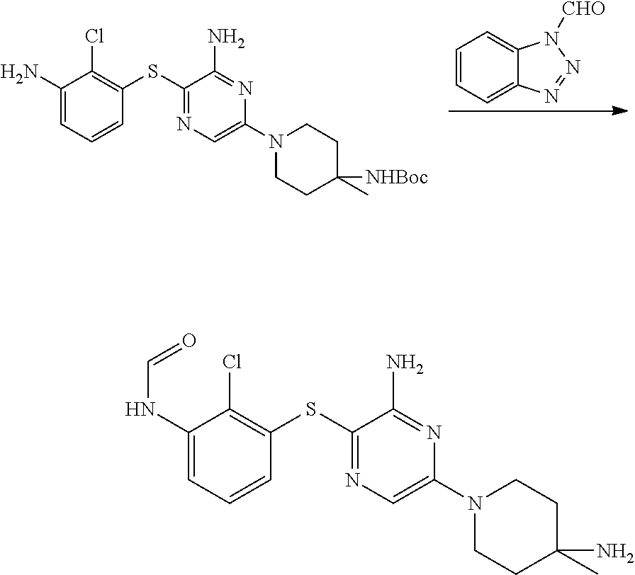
C1=CC=C2C(=C1)N([CHO])N=N2.C1(SC2=C(Cl)C(N)=CC=C2)=NC=C(N2CCC(C)([NHBoc])CC2)N=C1N.C1(SC2=C(Cl)C(NC=O)=CC=C2)=NC=C(N2CCC(C)(N)CC2)N=C1N
